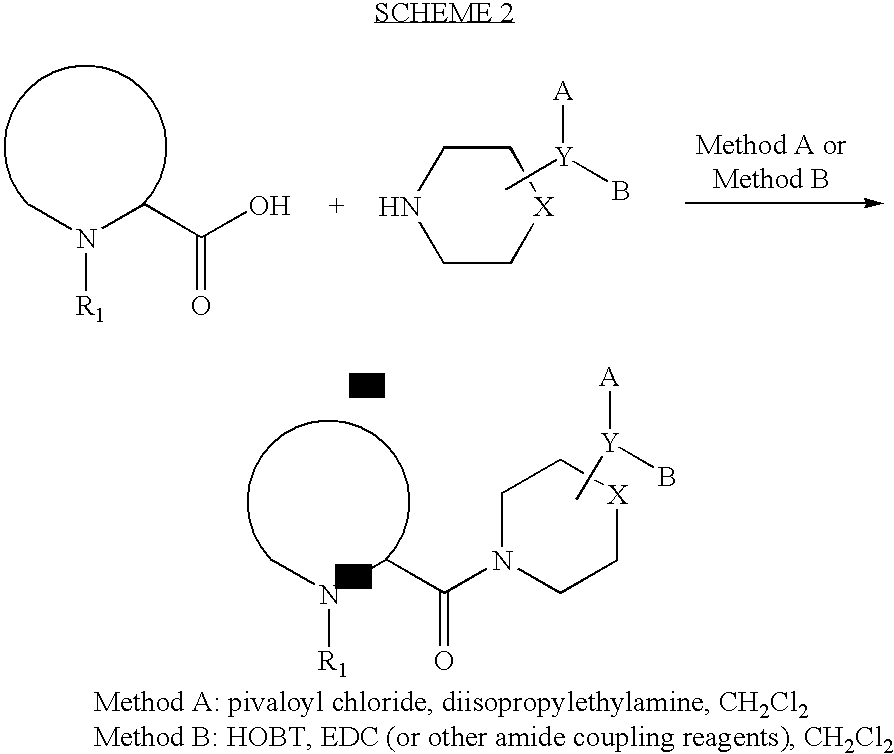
C1C[X]CCN1.C[Y](B)[A].C(O)(=O)CN(C)[R1].C[Y](B)[A].C(N1CC[X]CC1)(=O)CN(C)[R1]
